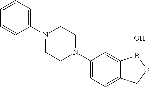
C1=C(N2CCN(C3=CC=CC=C3)CC2)C=C2C(=C1)COB2O
